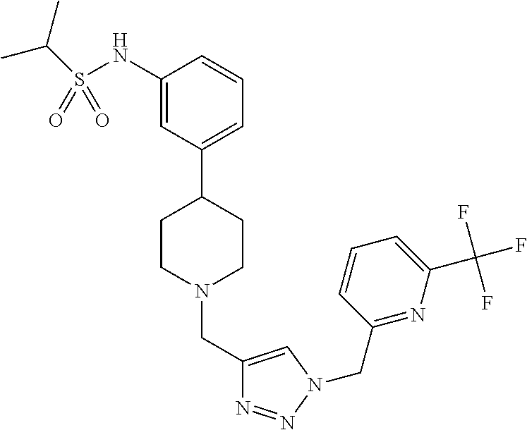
C1(NS(=O)(=O)C(C)C)=CC(C2CCN(CC3=CN(CC4=NC(C(F)(F)F)=CC=C4)N=N3)CC2)=CC=C1
